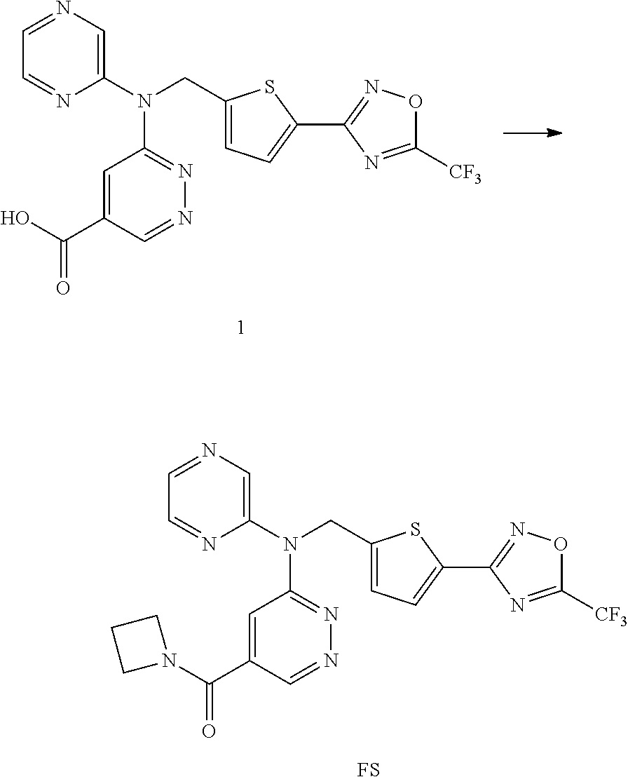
C1=NC=C(N(CC2=CC=C(C3=NOC([CF3])=N3)S2)C2=NN=CC(C(=O)O)=C2)N=C1.C1=NC=C(N(CC2=CC=C(C3=NOC([CF3])=N3)S2)C2=NN=CC(C(=O)N3CCC3)=C2)N=C1.[FS]
